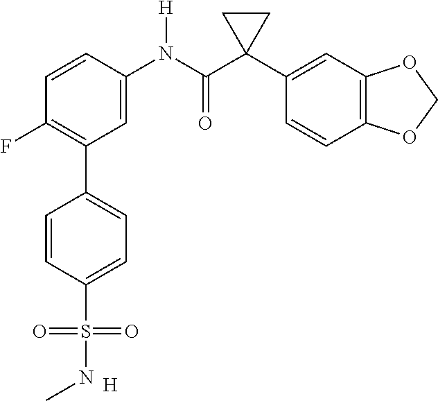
C1=C(N(C(C2(C3=CC4=C(C=C3)OCO4)CC2)=O)[H])C=CC(F)=C1C1=CC=C(S(=O)(=O)NC)C=C1.[H]
